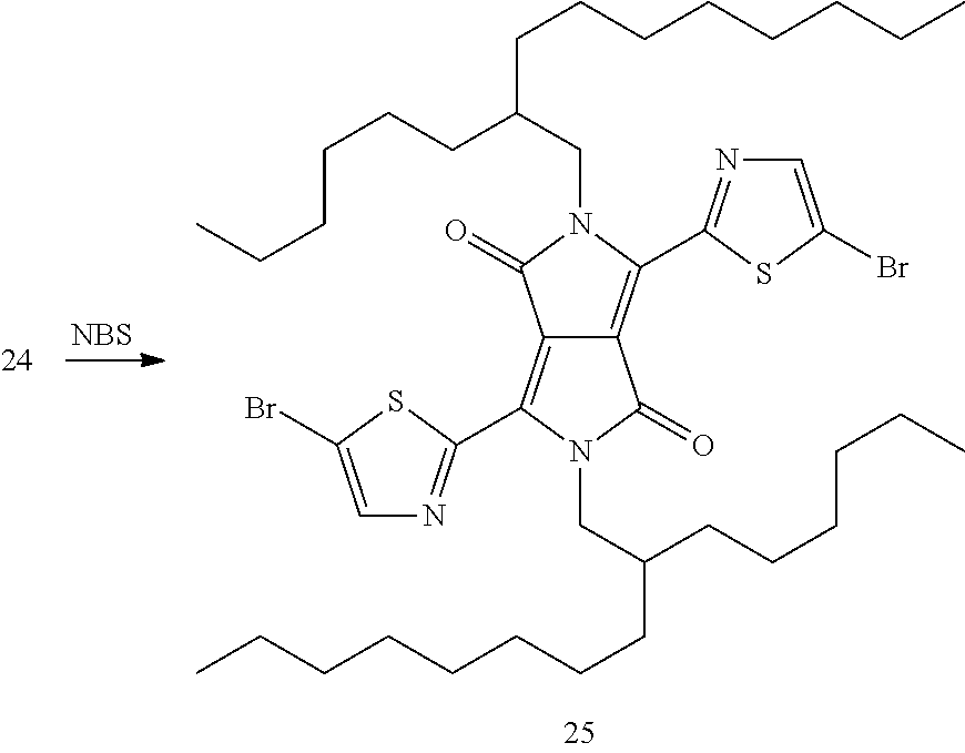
BrC1=CN=C(C2=C3C(=C(C4=NC=C(Br)S4)N(CC(CCCCCCCC)CCCCCC)C3=O)C(=O)N2CC(CCCCCCCC)CCCCCC)S1.[NBS]
